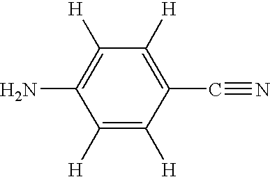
C1([H])=C([H])C(C#N)=C([H])C([H])=C1N
